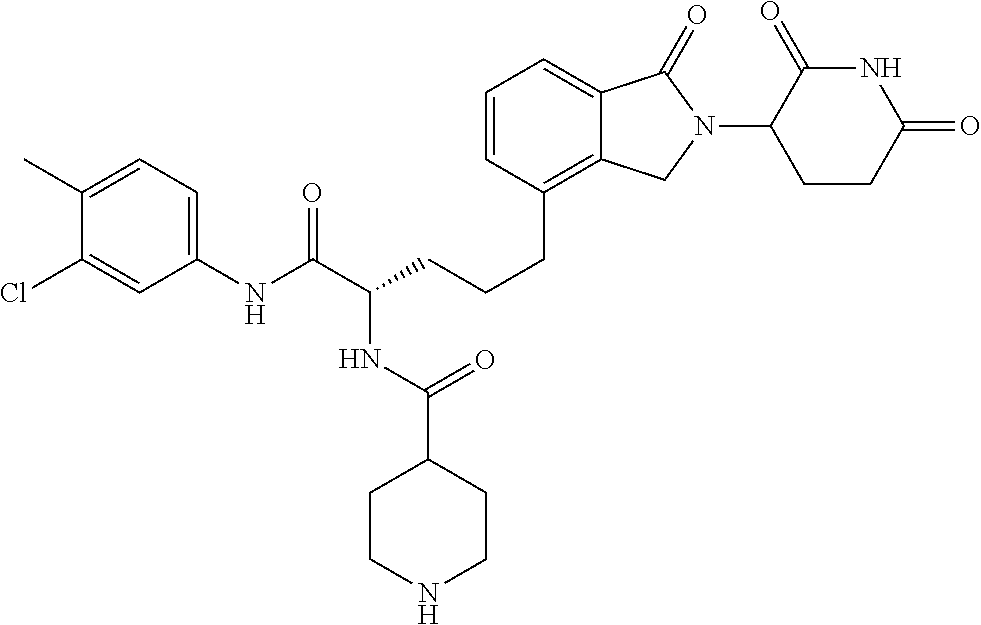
C(CCC1=C2C(=CC=C1)C(=O)N(C1C(=O)NC(=O)CC1)C2)C(C(NC1=CC=C(C)C(Cl)=C1)=O)NC(C1CCNCC1)=O
